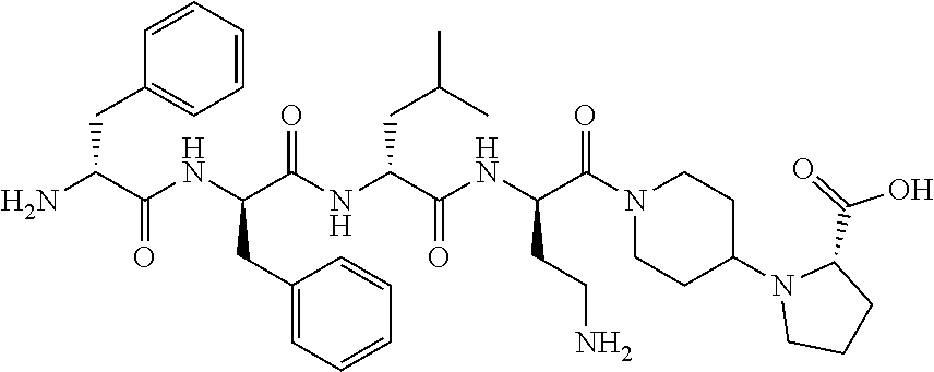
C1=CC(CC(N)C(NC(C(NC(C(NC(C(N2CCC(N3CCCC3C(=O)O)CC2)=O)CCN)=O)CC(C)C)=O)CC2=CC=CC=C2)=O)=CC=C1
